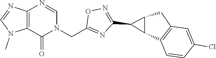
C12=C(C(=O)N(CC3=NC(C4C5C4CC4=C5C=CC(Cl)=C4)=NO3)C=N1)N(C)C=N2
